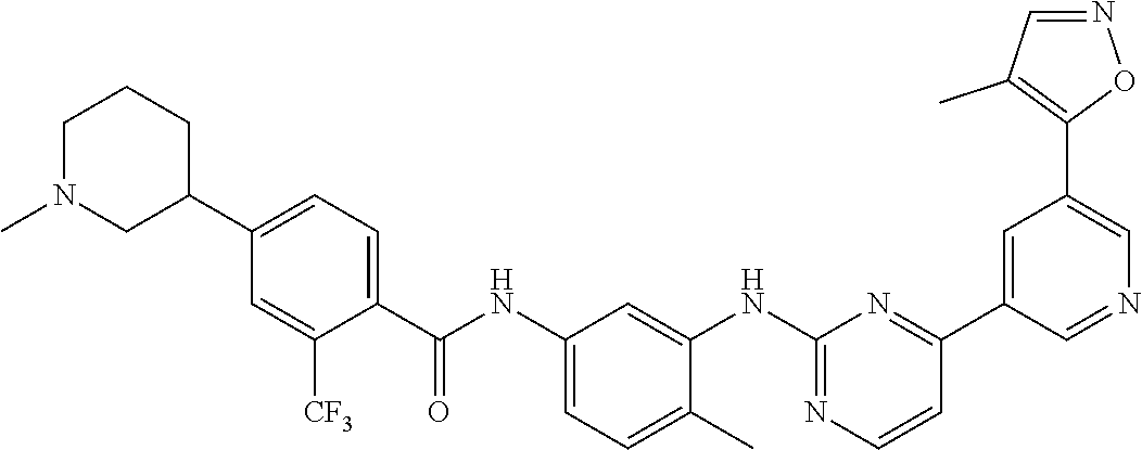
C1N(C)CC(C2=CC=C(C(NC3=CC=C(C)C(NC4=NC=CC(C5=CC(C6=C(C)C=NO6)=CN=C5)=N4)=C3)=O)C([CF3])=C2)CC1
